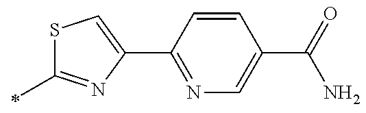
S1C(C)=NC(C2=NC=C(C(N)=O)C=C2)=C1
